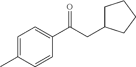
C1=C(C)C=CC(C(CC2CCCC2)=O)=C1
